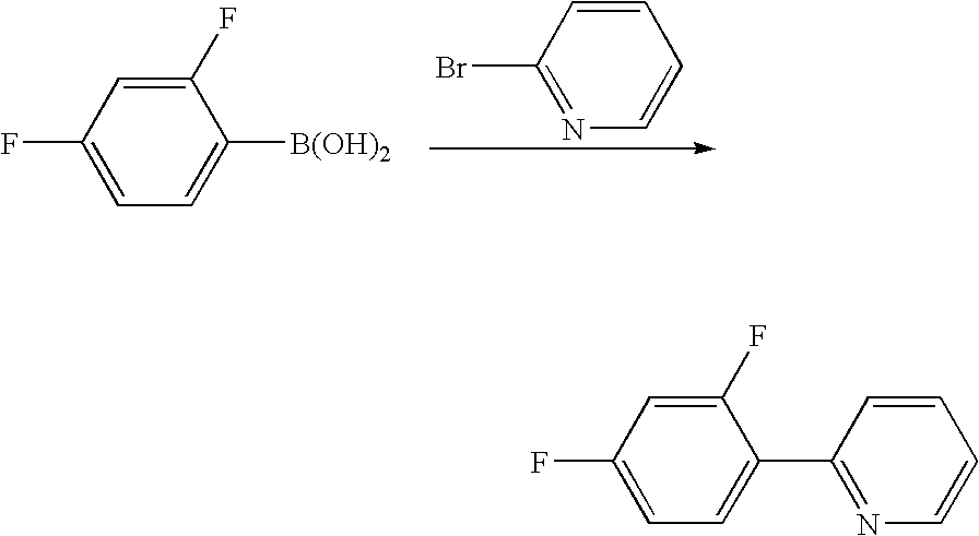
C1=CC(Br)=NC=C1.C1(F)=CC(F)=CC=C1[B(OH)2].C1(F)=CC(F)=CC=C1C1=NC=CC=C1
